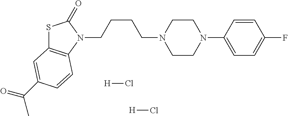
[H]Cl.S1C2=C(N(CCCCN3CCN(C4=CC=C(F)C=C4)CC3)C1=O)C=CC(C(=O)C)=C2.[H]Cl
